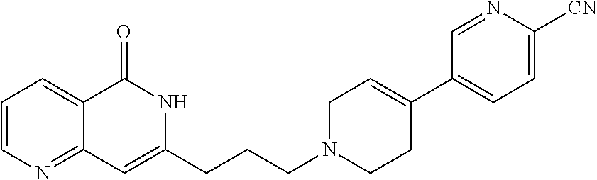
C1=CN=C2C(=C1)C(=O)NC(CCCN1CCC(C3=CC=C([CN])N=C3)=CC1)=C2
